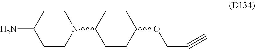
NC1CCN(C2CCC(OCC#C)CC2)CC1
